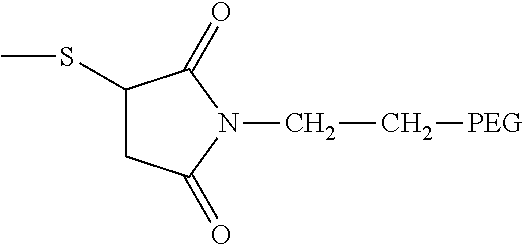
C(N1C(=O)CC(SC)C1=O)C[PEG]
